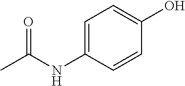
C1=C(NC(C)=O)C=CC(O)=C1
